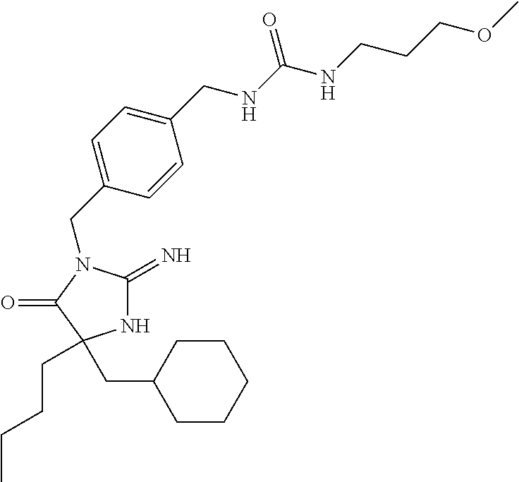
N1C(=N)N(CC2=CC=C(CNC(NCCCOC)=O)C=C2)C(=O)C1(CCCC)CC1CCCCC1
